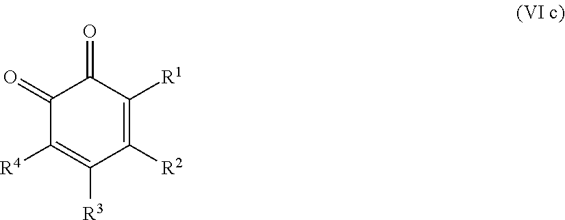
C1(=O)C([R4])=C([R3])C([R2])=C([R1])C1=O
